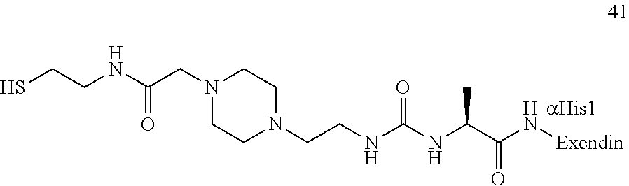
N1(CC(NCCS)=O)CCN(CCNC(NC(C(N[Exendin])=O)C)=O)CC1
